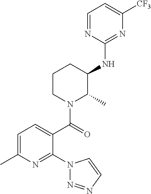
C1=NC(NC2CCCN(C(=O)C3=CC=C(C)N=C3N3N=NC=C3)C2C)=NC([CF3])=C1
